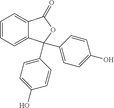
C1=CC=C2C(=C1)C(=O)OC2(C1=CC=C(O)C=C1)C1=CC=C(O)C=C1
